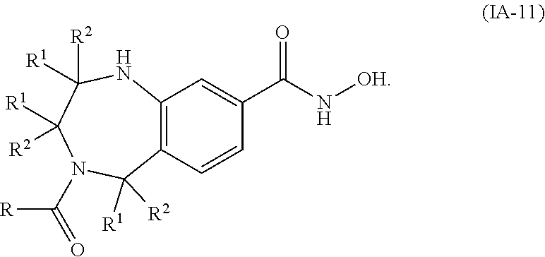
N1(C([R])=O)C([R1])([R2])C2=C(NC([R2])([R1])C1([R2])[R1])C=C(C(=O)N[OH])C=C2
